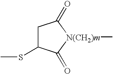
C1C(SC)C(=O)[N(CH2)m](C)C1=O
